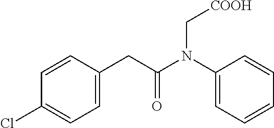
C1=CC(Cl)=CC=C1CC(N(C1=CC=CC=C1)C[COOH])=O
